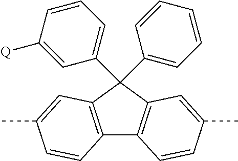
C12=C(C=C(C)C=C1)C(C1=CC=CC([Q])=C1)(C1=CC=CC=C1)C1=C2C=CC(C)=C1
